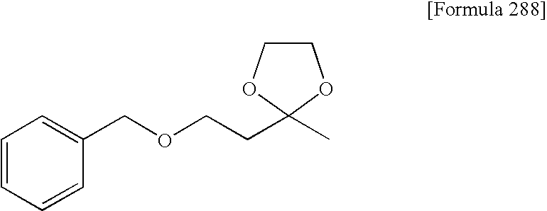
C1COC(CCOCC2=CC=CC=C2)(C)O1
